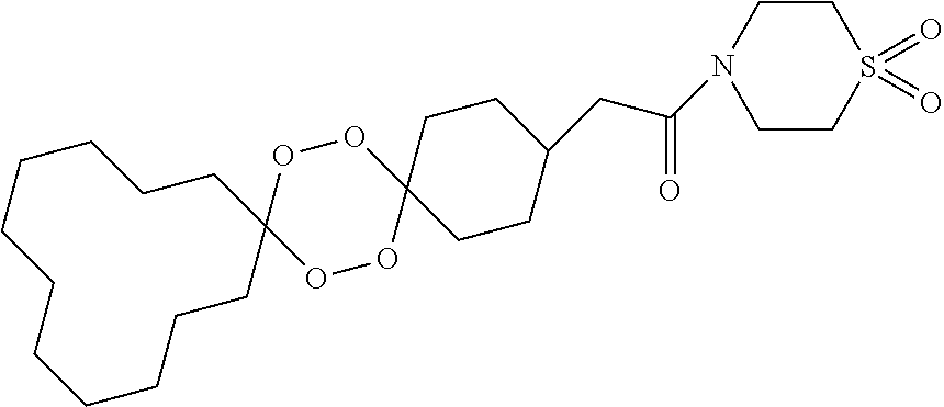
O1OC2(OOC13CCCCCCCCCCC3)CCC(CC(N1CCS(=O)(=O)CC1)=O)CC2
